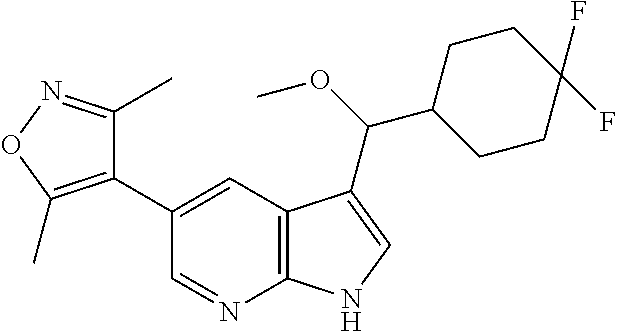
C1(C2=CC3=C(N=C2)NC=C3C(C2CCC(F)(F)CC2)OC)=C(C)ON=C1C
